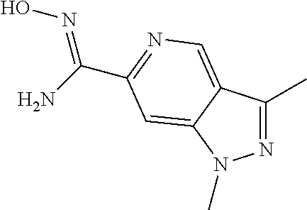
N1=C(C)C2=CN=C(C(N)=NO)C=C2N1C
